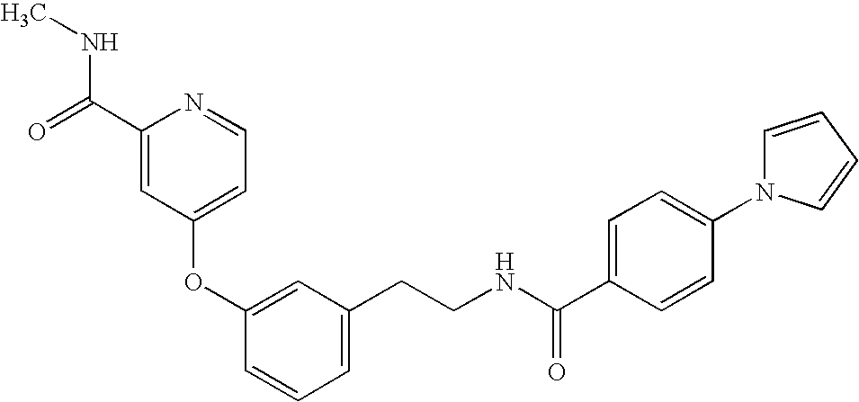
C1(OC2=CC(CCNC(=O)C3=CC=C(N4C=CC=C4)C=C3)=CC=C2)=CC=NC(C(NC)=O)=C1
